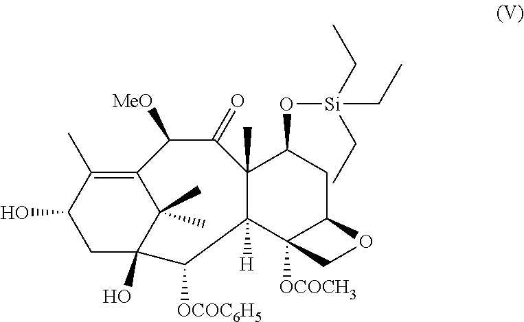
OC1CC2(O)C(C)(C)C(=C1C)C([MeO])C(=O)C1(C)C([H])(C3([OCOCH3])C(CC1O[Si](CC)(CC)CC)OC3)C2[OCOC6H5]
